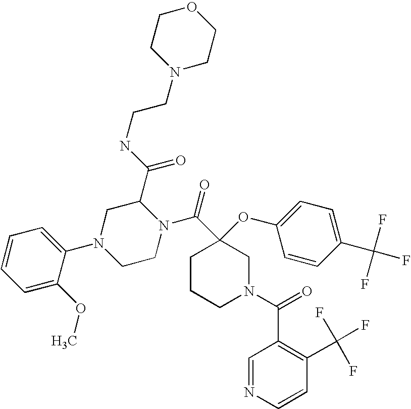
C1=CC=C(N2CCN(C(C3(OC4=CC=C(C(F)(F)F)C=C4)CCCN(C(C4=C(C(F)(F)F)C=CN=C4)=O)C3)=O)C(C(NCCN3CCOCC3)=O)C2)C(OC)=C1
